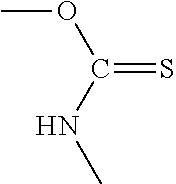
C(OC)(=S)NC
